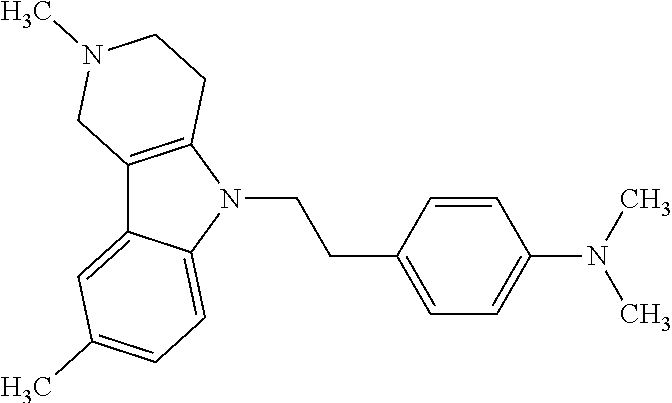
C12=C(N(CCC3=CC=C(N(C)C)C=C3)C3=CC=C(C)C=C13)CCN(C)C2
